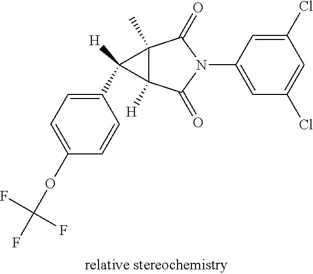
C1(Cl)=CC(N2C(=O)C3(C)C([H])(C2=O)C3(C2=CC=C(OC(F)(F)F)C=C2)[H])=CC(Cl)=C1
